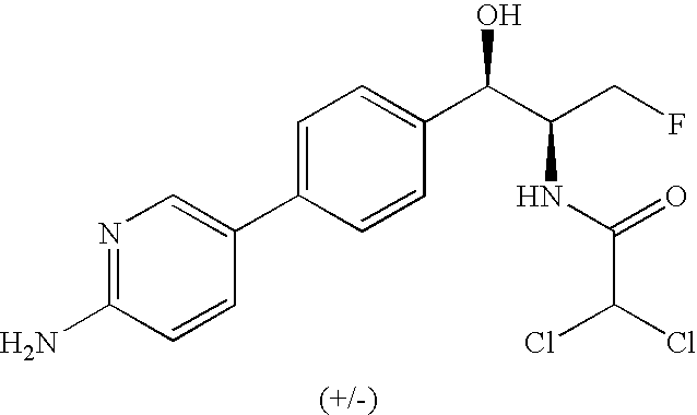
C1=C(C2=CN=C(N)C=C2)C=CC(C(C(CF)NC(=O)C(Cl)Cl)O)=C1
